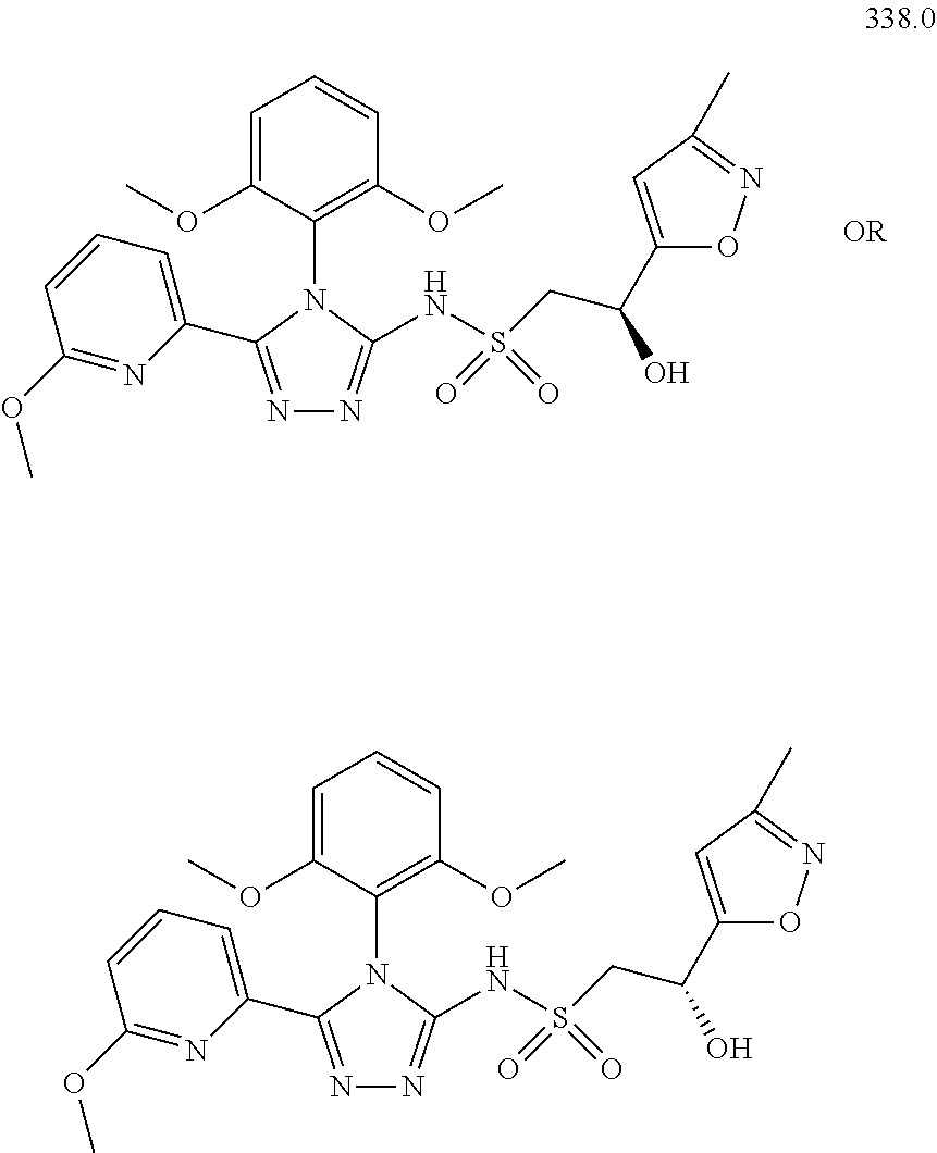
C1=C(C2=NN=C(NS(CC(C3=CC(C)=NO3)O)(=O)=O)N2C2=C(OC)C=CC=C2OC)N=C(OC)C=C1.C1=C(C2=NN=C(NS(CC(C3=CC(C)=NO3)O)(=O)=O)N2C2=C(OC)C=CC=C2OC)N=C(OC)C=C1
